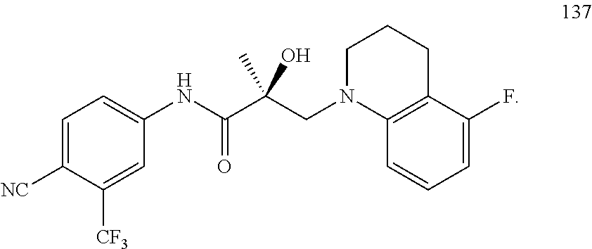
C1=C([NC])C([CF3])=CC(NC(C(CN2C3=C(CCC2)C(F)=CC=C3)(O)C)=O)=C1
